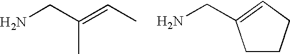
NCC(=CC)C.NCC1=CCCC1
